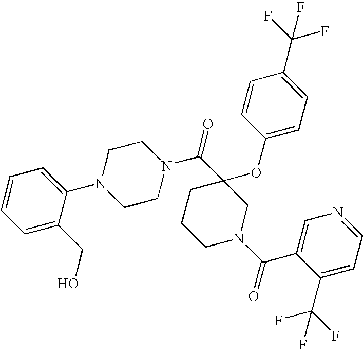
C1(OC2=CC=C(C(F)(F)F)C=C2)(C(N2CCN(C3=CC=CC=C3CO)CC2)=O)CCCN(C(C2=CN=CC=C2C(F)(F)F)=O)C1
